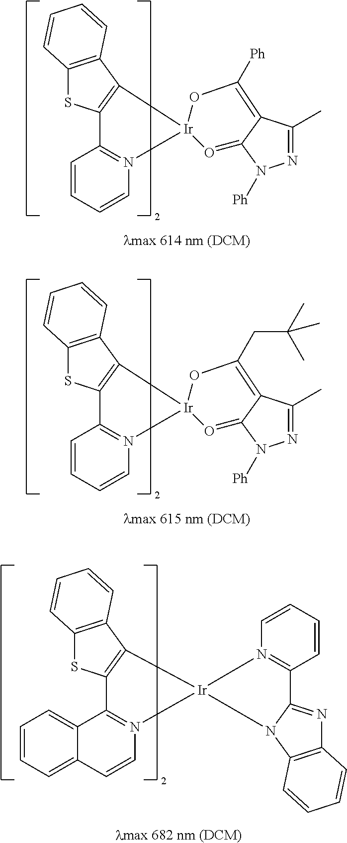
N1=C(C)C2=C([Ph])O[Ir]3(O=C2N1[Ph])N1=C(C=CC=C1)C1=C3C2=C(S1)C=CC=C2.N1=C(C)C2=C(CC(C)(C)C)O[Ir]3(O=C2N1[Ph])N1=C(C=CC=C1)C1=C3C2=C(S1)C=CC=C2.C12=CC=CC=C1C=CN1=C2C2=C(C3=C(S2)C=CC=C3)[Ir]12N1=C(C=CC=C1)C1=NC3=C(N12)C=CC=C3
